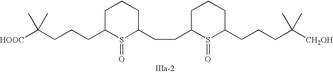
C1C(CCCC([HOOC])(C)C)S(=O)C(CCC2S(=O)C(CCCC([CH2OH])(C)C)CCC2)CC1
